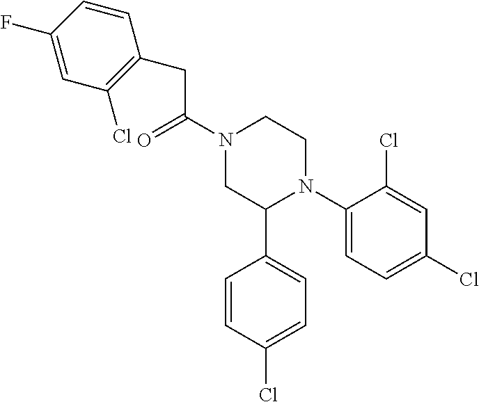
C(C(N1CC(C2=CC=C(Cl)C=C2)N(C2=CC=C(Cl)C=C2Cl)CC1)=O)C1=C(Cl)C=C(F)C=C1
